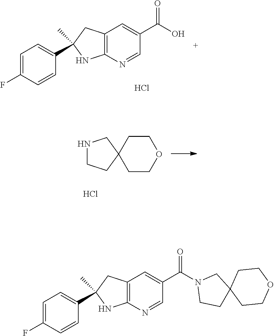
C1=C(F)C=CC(C2(C)CC3=C(N=CC(C(O)=O)=C3)N2)=C1.Cl.N1CCC2(C1)CCOCC2.Cl.C1=C(F)C=CC(C2(C)CC3=C(N=CC(C(N4CCC5(C4)CCOCC5)=O)=C3)N2)=C1
